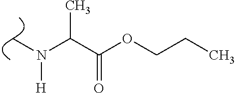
C(C(OCCC)=O)(N(C)[H])C
